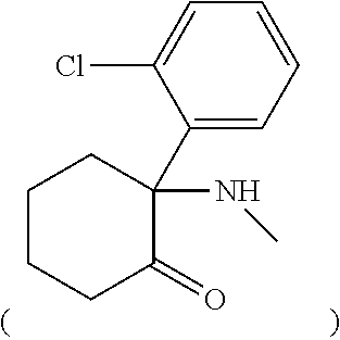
C1=C(Cl)C(C2(NC)C(=O)CCCC2)=CC=C1
